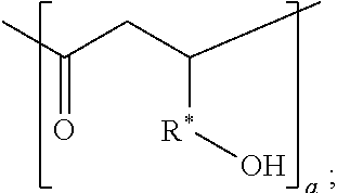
CC(CC(C)[R*]O)=O
